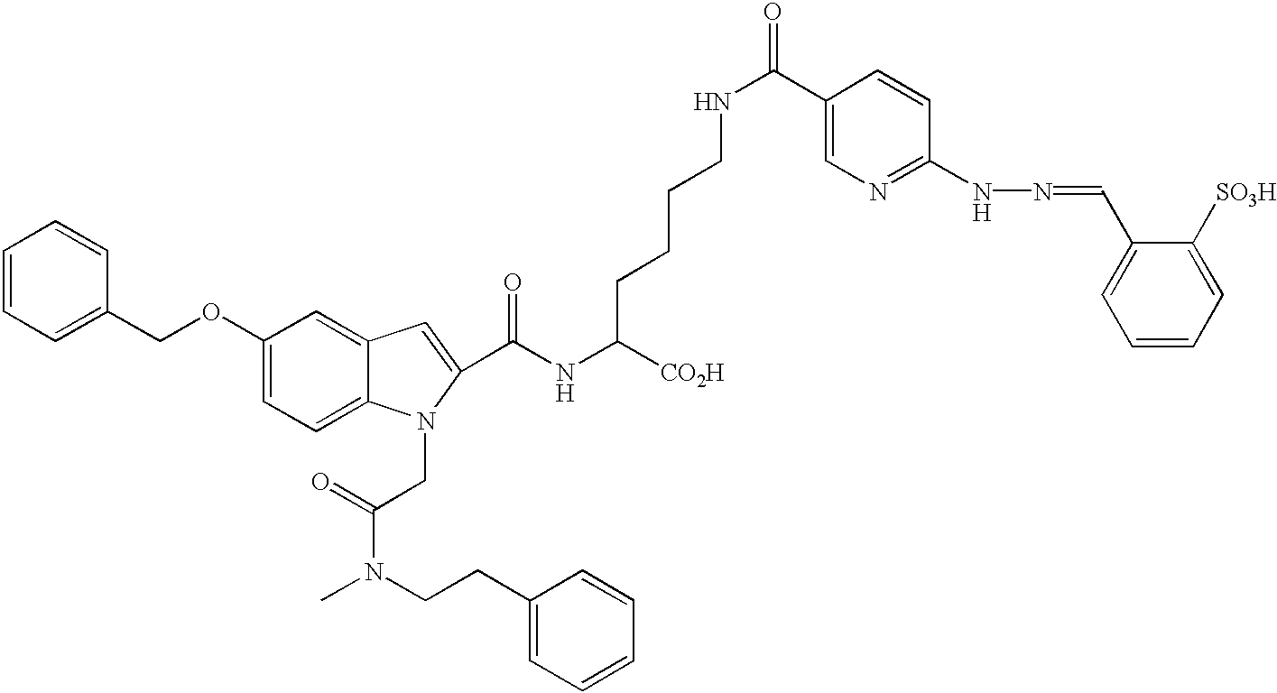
C1=CC=C(COC2=CC=C3C(=C2)C=C(C(NC([CO2H])CCCCNC(=O)C2=CN=C(NN=CC4=CC=CC=C4[SO3H])C=C2)=O)N3CC(N(C)CCC2=CC=CC=C2)=O)C=C1
